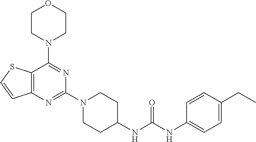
C12=C(N=C(N3CCC(NC(NC4=CC=C(CC)C=C4)=O)CC3)N=C1N1CCOCC1)C=CS2
